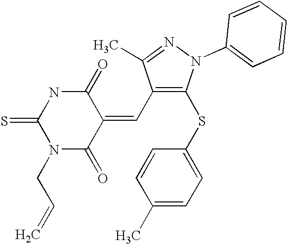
C1(C=C2C(=O)NC(=S)N(CC=C)C2=O)=C(SC2=CC=C(C)C=C2)N(C2=CC=CC=C2)N=C1C
